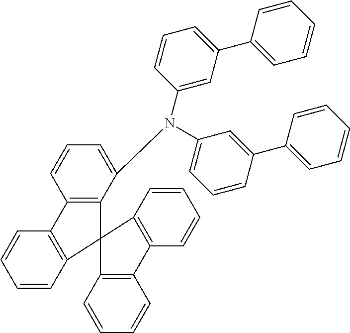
C1=CC2=C(C=C1)C1=C(C=CC=C1)C21C2=C(C=CC=C2N(C2=CC(C3=CC=CC=C3)=CC=C2)C2=CC=CC(C3=CC=CC=C3)=C2)C2=C1C=CC=C2
